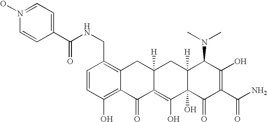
C1=CC(CNC(C2=CC=N(O)C=C2)=O)=C2C(=C1O)C(=O)C1=C(O)C3(O)C([H])(CC1([H])C2)C(N(C)C)C(O)=C(C(N)=O)C3=O
